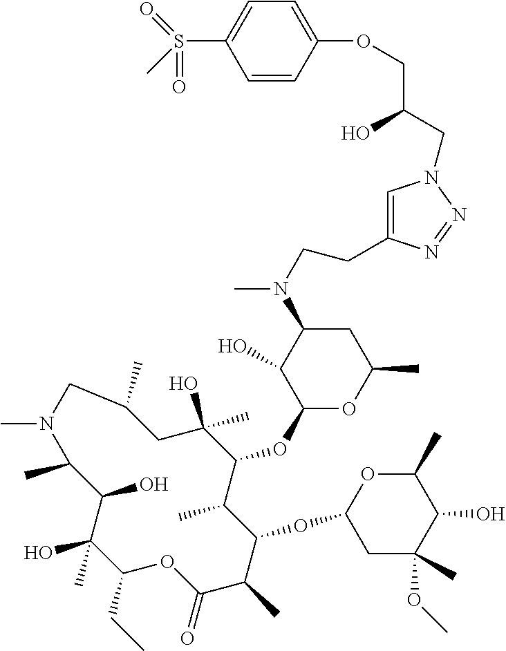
C1(CC)C(C)(O)C(O)C(C)N(C)CC(C)CC(O)(C)C(OC2OC(C)CC(N(C)CCC3=CN(CC(COC4=CC=C(S(=O)(=O)C)C=C4)O)N=N3)C2O)C(C)C(OC2CC(C)(OC)C(O)C(C)O2)C(C)C(=O)O1
